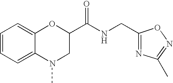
C1=CC=C2C(=C1)OC(C(NCC1=NC(C)=NO1)=O)CN2C
